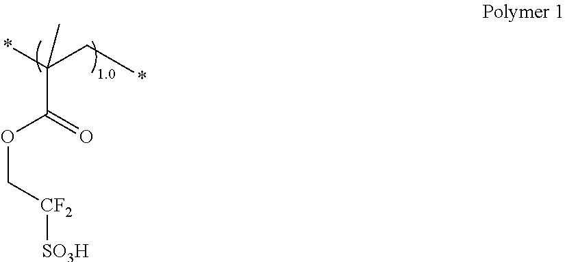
O(C[CF2][SO3H])C(=O)C(*)(C*)C
